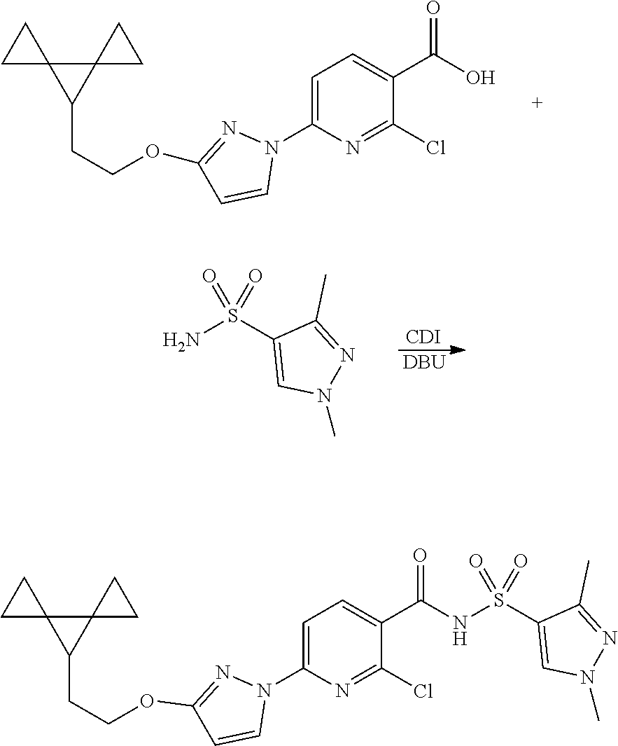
[CDI].[DBU].S(=O)(=O)(C1=CN(C)N=C1C)N.C1=C(N2N=C(OCCC3C4(C35CC5)CC4)C=C2)N=C(Cl)C(C(O)=O)=C1.C1=C(N2N=C(OCCC3C4(C35CC5)CC4)C=C2)N=C(Cl)C(C(=O)NS(=O)(=O)C2=CN(C)N=C2C)=C1
